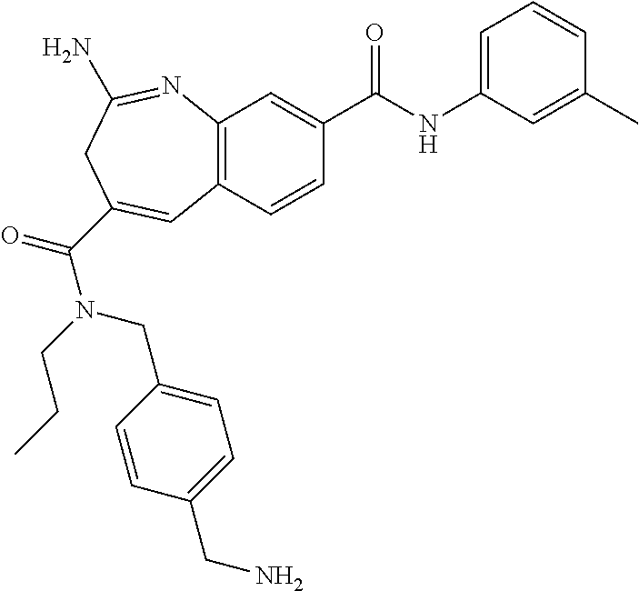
C12=C(C=CC(C(NC3=CC=CC(C)=C3)=O)=C1)C=C(C(N(CCC)CC1=CC=C(CN)C=C1)=O)CC(N)=N2
